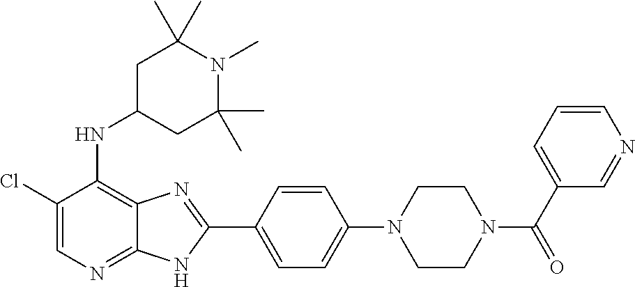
ClC1=CN=C2C(=C1NC1CC(C)(C)N(C)C(C)(C)C1)N=C(C1=CC=C(N3CCN(C(=O)C4=CC=CN=C4)CC3)C=C1)N2
